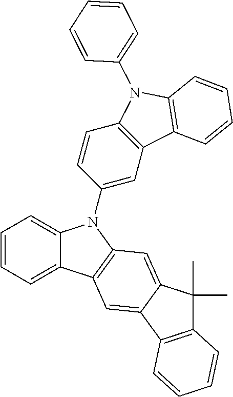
C1=CC=C2C(=C1)N(C1=CC3=C(C=C1)N(C1=CC=CC=C1)C1=C3C=CC=C1)C1=C2C=C2C(=C1)C(C)(C)C1=C2C=CC=C1
